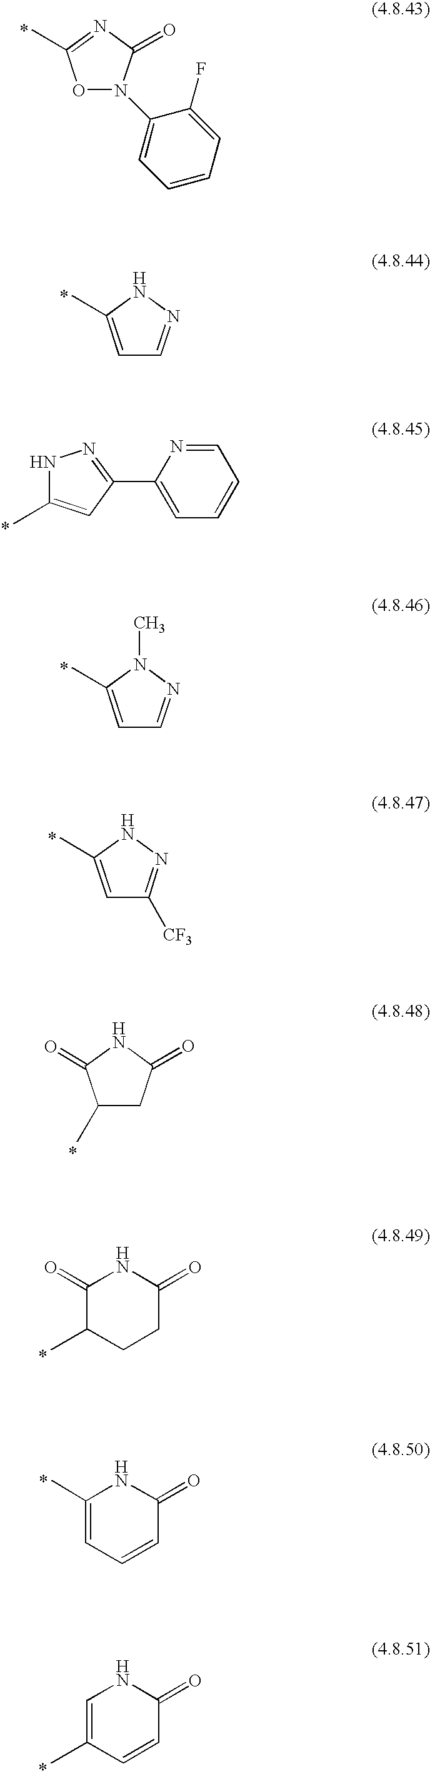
O1N(C2=CC=CC=C2F)C(=O)N=C1C.C1=C(C)NN=C1.N1C(C)=CC(C2=CC=CC=N2)=N1.C1=C(C)N(C)N=C1.C1=C(C)NN=C1[CF3].C1(C)CC(=O)NC1=O.C1(=O)C(C)CCC(=O)N1.C1=C(C)NC(=O)C=C1.C1=C(C)C=CC(=O)N1
